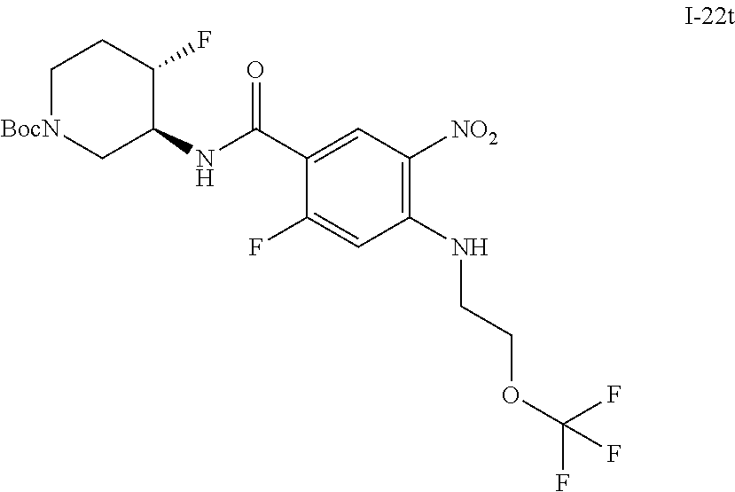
C1[BocN]CC(NC(C2=CC([NO2])=C(NCCOC(F)(F)F)C=C2F)=O)C(F)C1
